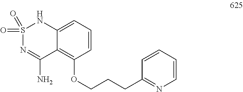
S1(=O)(=O)N=C(N)C2=C(OCCCC3=NC=CC=C3)C=CC=C2N1
